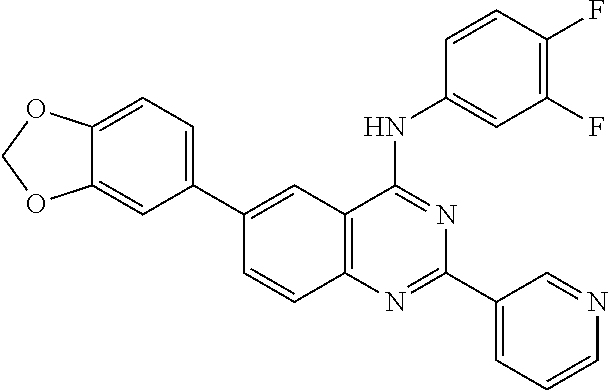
C1=CC2=C(C=C1C1=CC=C3C(=C1)OCO3)C(NC1=CC(F)=C(F)C=C1)=NC(C1=CC=CN=C1)=N2
